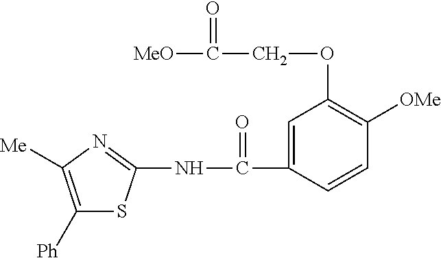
C1([Ph])=C([Me])N=C(NC(C2=CC(OCC([MeO])=O)=C([OMe])C=C2)=O)S1
